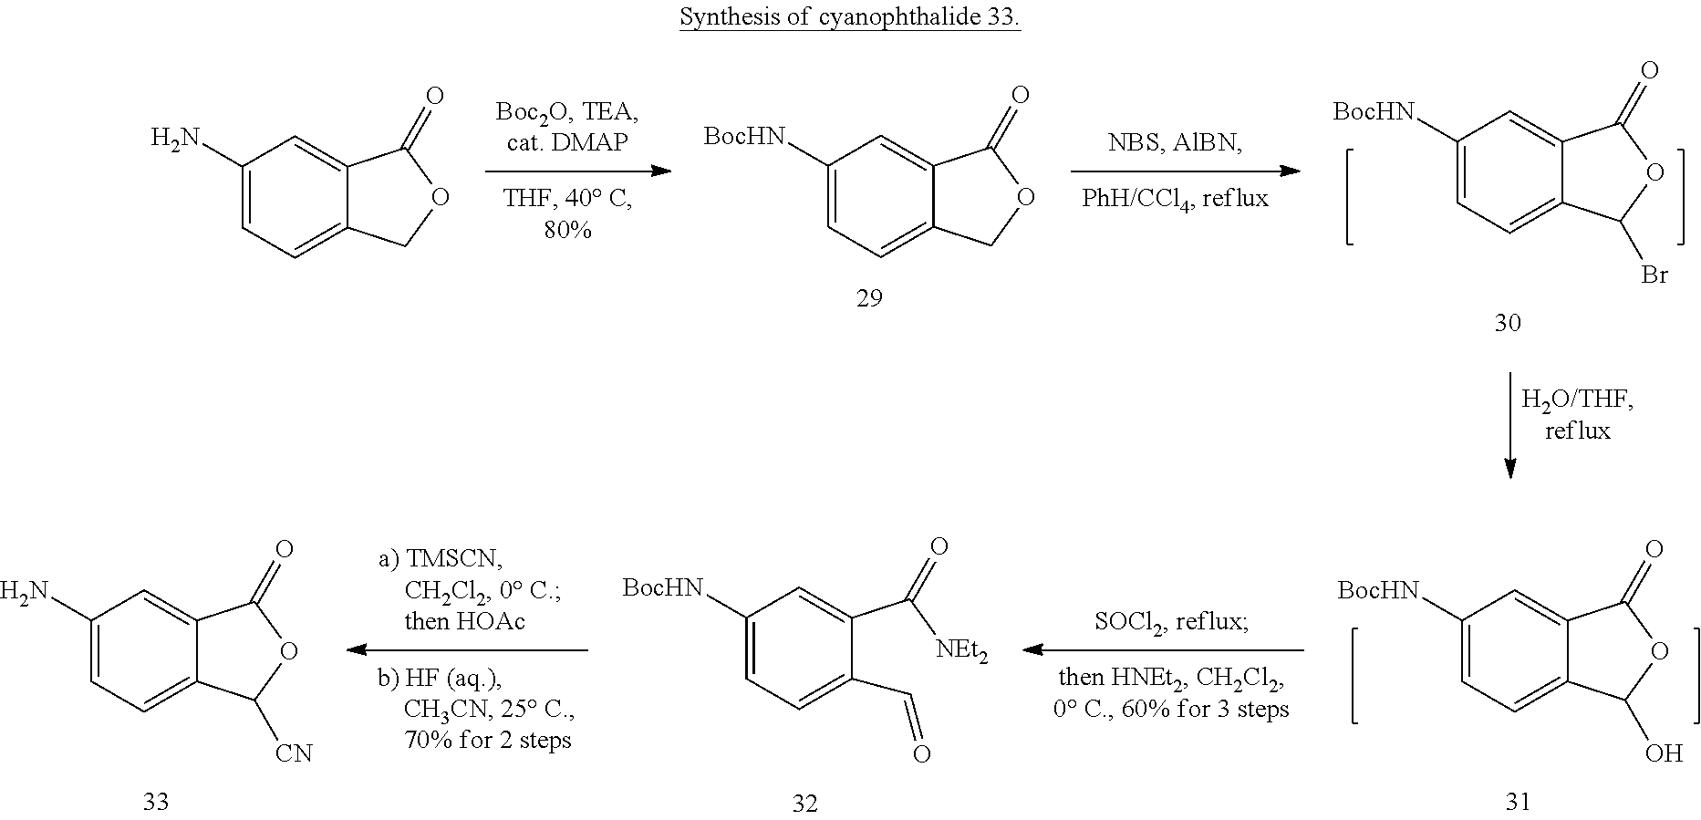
C1(C([NEt2])=O)=CC([BocHN])=CC=C1C=O.C1([BocHN])=CC=C2C(=C1)C(=O)OC2O.C1(N)=CC=C2C(=C1)C(=O)OC2[CN].C1([BocHN])=CC=C2C(=C1)C(=O)OC2.C1([BocHN])=CC=C2C(=C1)C(=O)OC2Br.C1(N)=CC=C2C(=C1)C(=O)OC2
